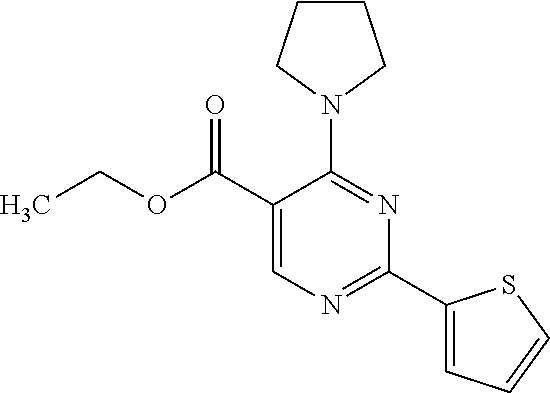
CCOC(C1=CN=C(C2=CC=CS2)N=C1N1CCCC1)=O
